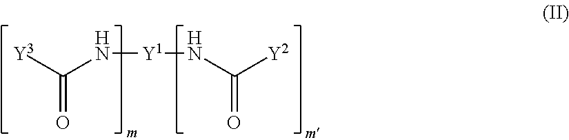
[Y3]C(N[Y1]NC([Y2])=O)=O
